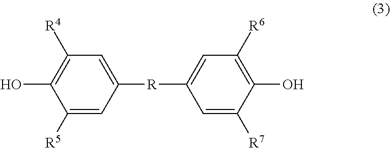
C1=C([R5])C(O)=C([R4])C=C1[R]C1=CC([R6])=C(O)C([R7])=C1
